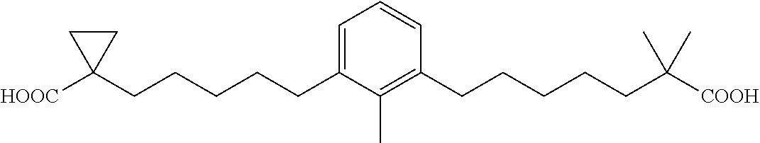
C1=C(CCCCCC2([HOOC])CC2)C(C)=C(CCCCCC([COOH])(C)C)C=C1
